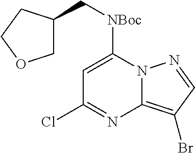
C1=C([NBoc]CC2COCC2)N2C(=C(Br)C=N2)N=C1Cl
